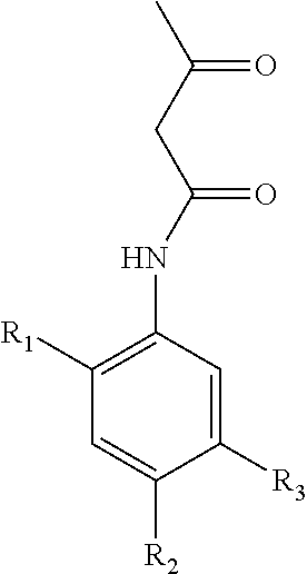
C1([R3])=CC(NC(CC(C)=O)=O)=C([R1])C=C1[R2]
